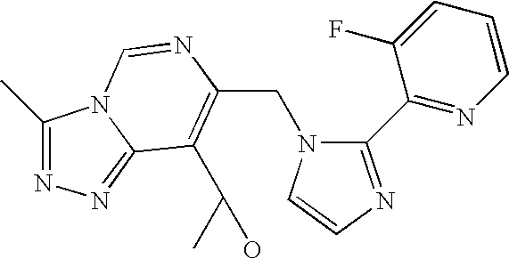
C(N1C(C2=NC=CC=C2F)=NC=C1)C1=C(C(C)O)C2=NN=C(C)N2C=N1
